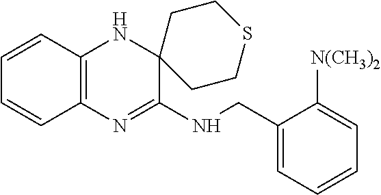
C1=CC2=C(C=C1)N=C(NCC1=CC=CC=C1[N(CH3)2])C1(N2)CCSCC1
